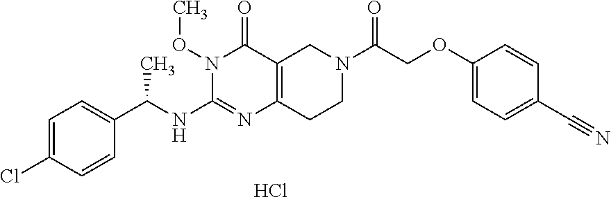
C1=C(Cl)C=CC(C(NC2=NC3=C(C(=O)N2OC)CN(C(=O)COC2=CC=C(C#N)C=C2)CC3)C)=C1.Cl
